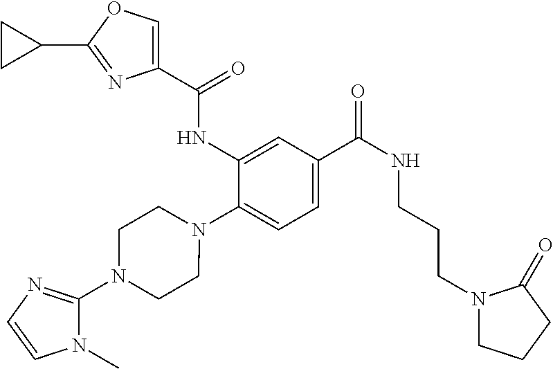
C1(NC(=O)C2=COC(C3CC3)=N2)=CC(C(=O)NCCCN2CCCC2=O)=CC=C1N1CCN(C2=NC=CN2C)CC1
